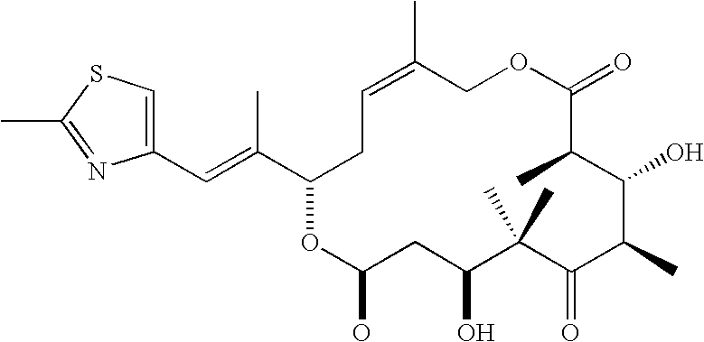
C1(C=C(C2CC=C(C)COC(=O)C(C)C(O)C(C)C(=O)C(C)(C)C(O)CC(O)O2)C)=CSC(C)=N1
